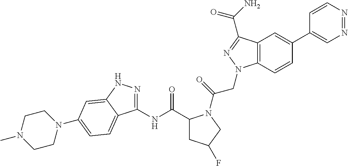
C1(NC(=O)C2CC(F)CN2C(CN2C3=C(C(C(N)=O)=N2)C=C(C2=CN=NC=C2)C=C3)=O)=NNC2=CC(N3CCN(C)CC3)=CC=C12
